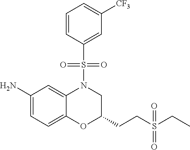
C1(N)=CC=C2C(=C1)N(S(C1=CC([CF3])=CC=C1)(=O)=O)CC(CCS(CC)(=O)=O)O2
